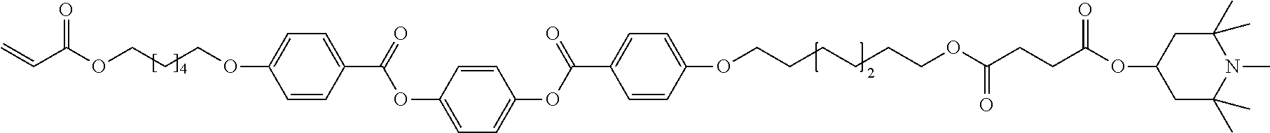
C1C(OC(CCC(OCCCCCCOC2=CC=C(C(OC3=CC=C(OC(=O)C4=CC=C(OCCCOC(C=C)=O)C=C4)C=C3)=O)C=C2)=O)=O)CC(C)(C)N(C)C1(C)C
